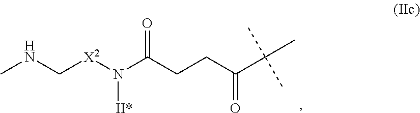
CNC[X2]N(C(CCC(C(C)(C)C)=O)=O)[II*]
